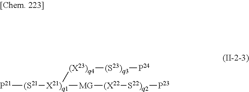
[(S21]([P21])[X21)q1]([MG][(X22][S22)q2][P23])[(X23)q4][(S23)q3][P24]
